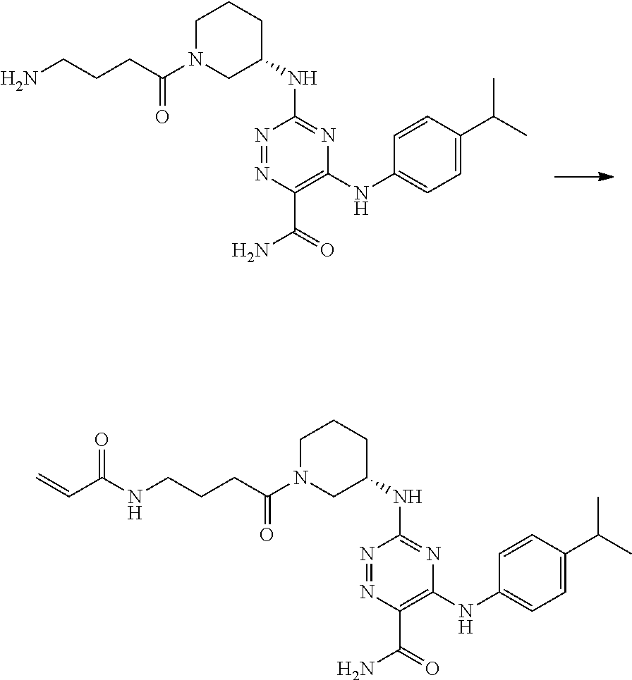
N1=NC(C(=O)N)=C(NC2=CC=C(C(C)C)C=C2)N=C1NC1CCCN(C(CCCN)=O)C1.N1=NC(C(=O)N)=C(NC2=CC=C(C(C)C)C=C2)N=C1NC1CCCN(C(CCCNC(C=C)=O)=O)C1
